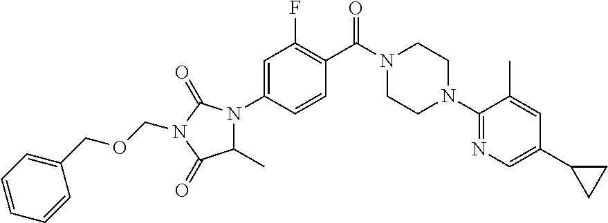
C1=C(N2C(=O)N(COCC3=CC=CC=C3)C(=O)C2C)C=CC(C(N2CCN(C3=NC=C(C4CC4)C=C3C)CC2)=O)=C1F
